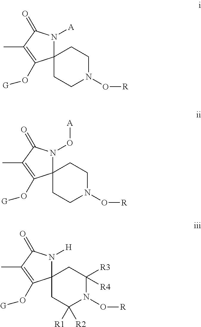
C1CN(O[R])CCC12N([A])C(=O)C(C)=C2O[G].C1CN(O[R])CCC12N(O[A])C(=O)C(C)=C2O[G].C1C([R1])([R2])N(O[R])C([R3])([R4])CC12N([H])C(=O)C(C)=C2O[G]
